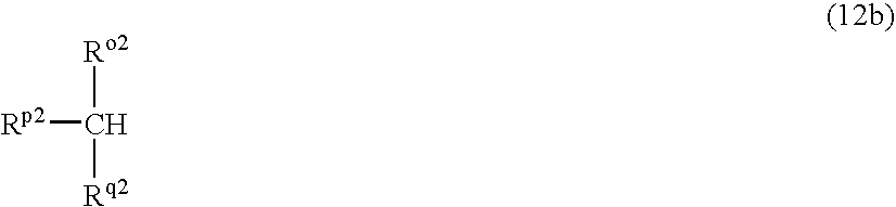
[Rp2]C([Rq2])[Ro2]
